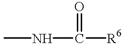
CNC(=O)[R6]
